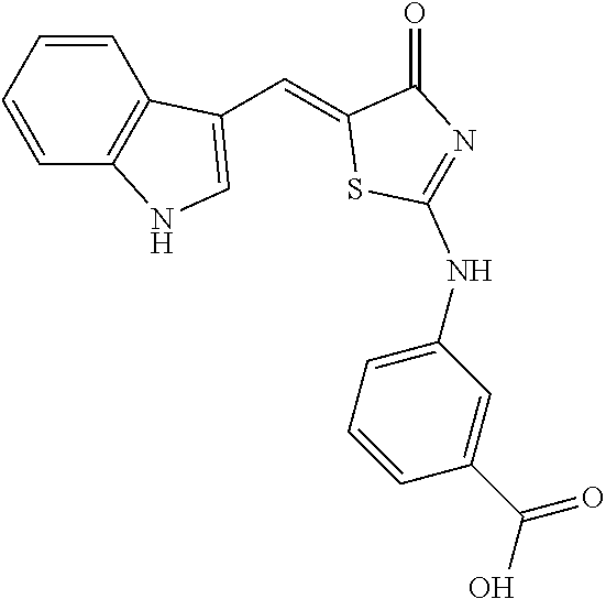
C1=CC2=C(C=C1)C(C=C1SC(NC3=CC=CC(C(O)=O)=C3)=NC1=O)=CN2
